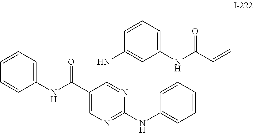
C1(NC(C2=CN=C(NC3=CC=CC=C3)N=C2NC2=CC(NC(C=C)=O)=CC=C2)=O)=CC=CC=C1
